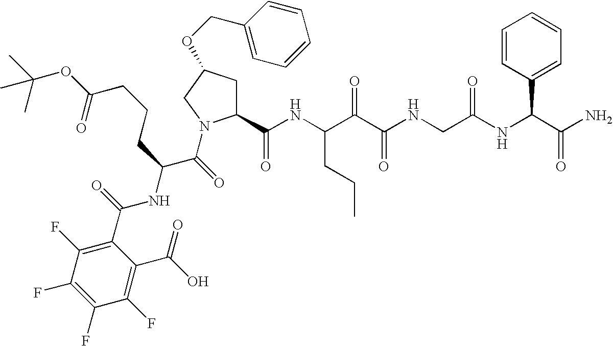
C1(C(NC(C(C(NCC(NC(C(N)=O)C2=CC=CC=C2)=O)=O)=O)CCC)=O)CC(OCC2=CC=CC=C2)CN1C(C(NC(C1=C(F)C(F)=C(F)C(F)=C1C(O)=O)=O)CCCC(=O)OC(C)(C)C)=O
